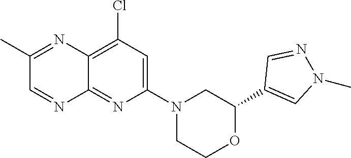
C1(C)=NC2=C(Cl)C=C(N3CCOC(C4=CN(C)N=C4)C3)N=C2N=C1
